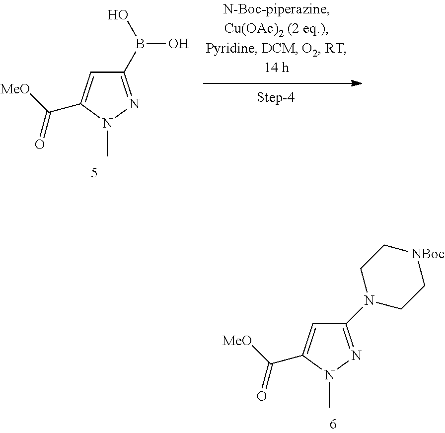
C1(B(O)O)=NN(C)C(C([MeO])=O)=C1.C1(N2CC[NBoc]CC2)=NN(C)C(C([MeO])=O)=C1
